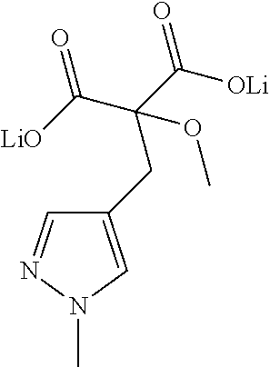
C1(CC(C([OLi])=O)(C([LiO])=O)OC)=CN(C)N=C1
